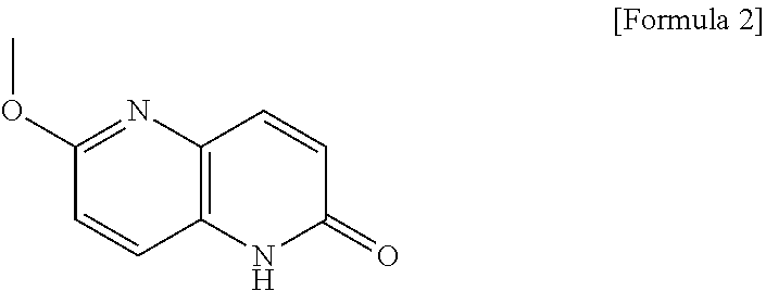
C1(OC)=NC2=C(C=C1)NC(=O)C=C2
